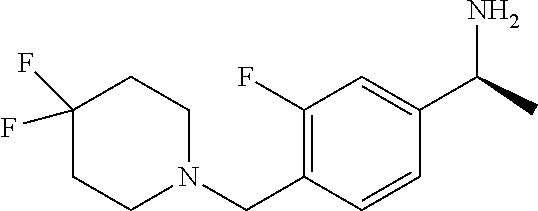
C1N(CC2=C(F)C=C(C(N)C)C=C2)CCC(F)(F)C1
